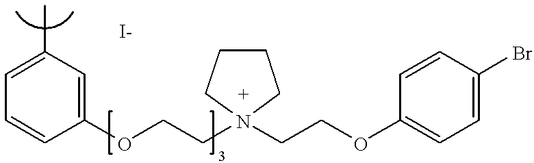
C1=C(C)C=C(OCCN2(CCOC3=CC=C(Br)C=C3)CCCC2)C=C1
